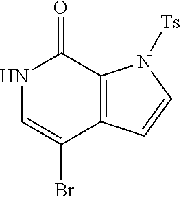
N1C=C(Br)C2=C(C1=O)N([Ts])C=C2
